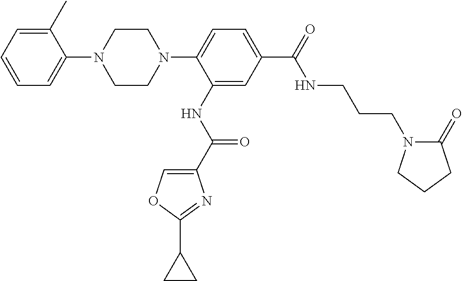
C1=CC=C(C)C(N2CCN(C3=CC=C(C(=O)NCCCN4C(=O)CCC4)C=C3NC(C3=COC(C4CC4)=N3)=O)CC2)=C1
